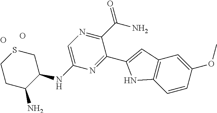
C1CC(N)C(NC2=CN=C(C(N)=O)C(C3=CC4=C(C=CC(OC)=C4)N3)=N2)CS1.O.O
